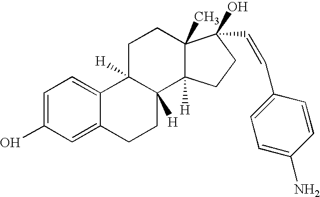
C1=C(O)C=C2C(=C1)C1([H])C([H])(CC2)C2([H])C(C)(CC1)C(O)(C=CC1=CC=C(N)C=C1)CC2
